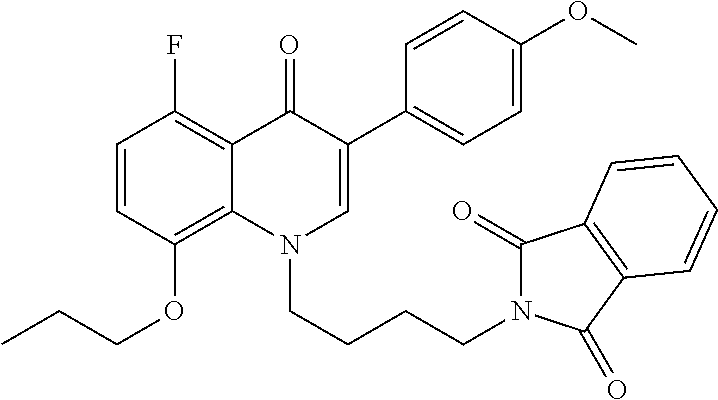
C1=CC(OCCC)=C2C(=C1F)C(=O)C(C1=CC=C(OC)C=C1)=CN2CCCCN1C(=O)C2=C(C1=O)C=CC=C2
